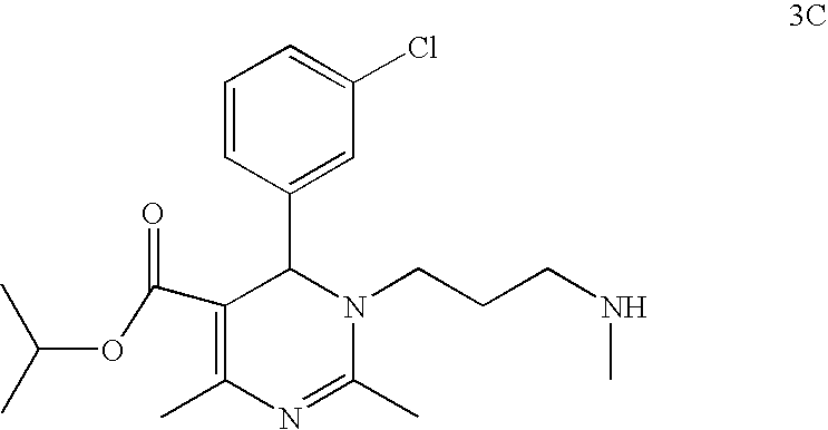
N1(CCCNC)C(C2=CC(Cl)=CC=C2)C(C(OC(C)C)=O)=C(C)N=C1C
